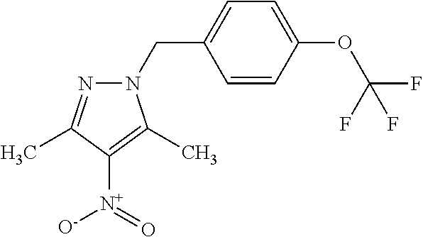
C1=C(CN2N=C(C)C([N+](=O)[O-])=C2C)C=CC(OC(F)(F)F)=C1
